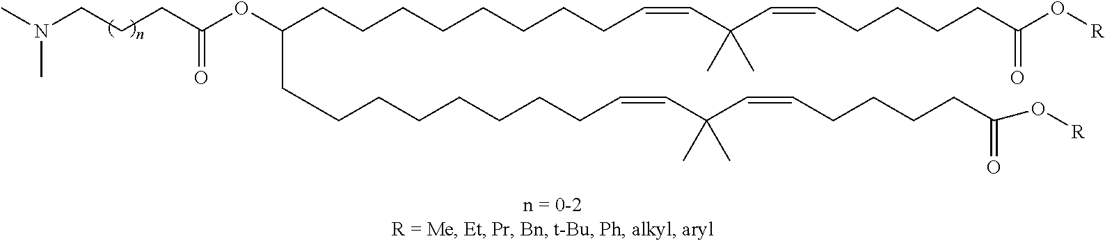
C(CCC(OC(CCCCCCCCC=CC(C=CCCCCC(O[R])=O)(C)C)CCCCCCCCC=CC(C=CCCCCC(O[R])=O)(C)C)=O)N(C)C
